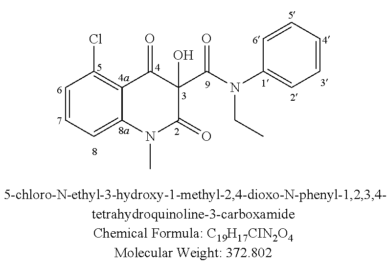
C1=CC=C2C(=C1Cl)C(=O)C(C(N(C1=CC=CC=C1)CC)=O)(O)C(=O)N2C
